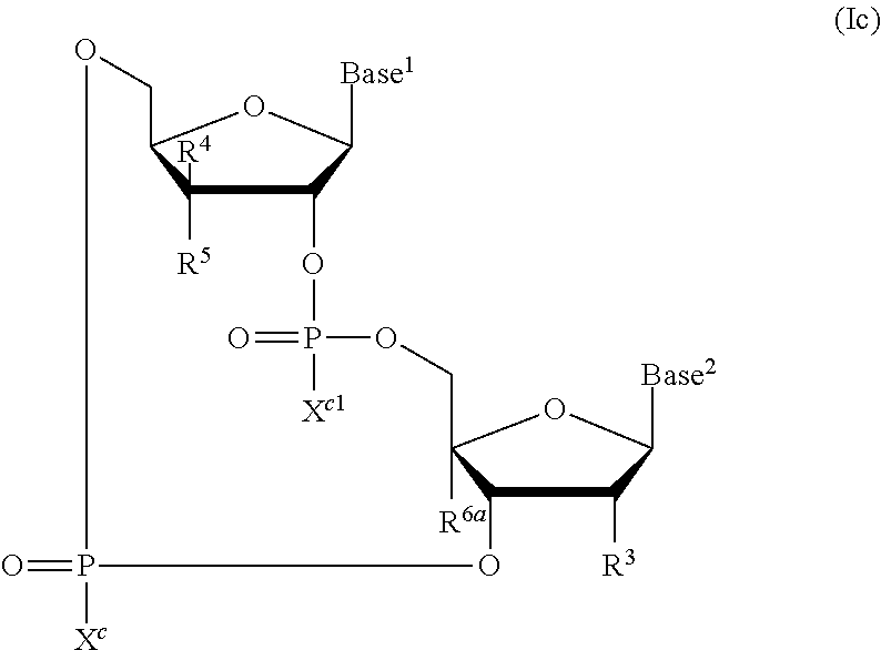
[Base1]C1C2C([R5])([R4])C(O1)COP(=O)([Xc])OC1C([R3])C([Base2])OC1([R6a])COP([Xc1])(=O)O2
